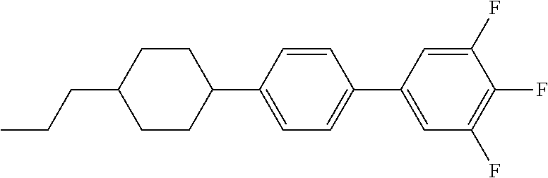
C1(CCC)CCC(C2=CC=C(C3=CC(F)=C(F)C(F)=C3)C=C2)CC1
